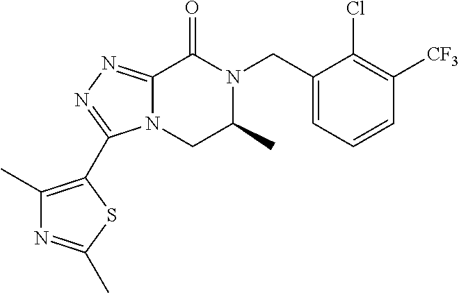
C12=NN=C(C3=C(C)N=C(C)S3)N1CC(C)N(CC1=CC=CC([CF3])=C1Cl)C2=O
